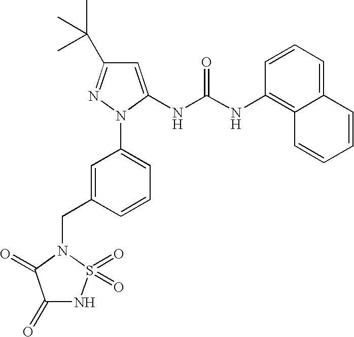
C1=C(NC(NC2=C3C(=CC=C2)C=CC=C3)=O)N(C2=CC=CC(CN3C(=O)C(=O)NS3(=O)=O)=C2)N=C1C(C)(C)C
